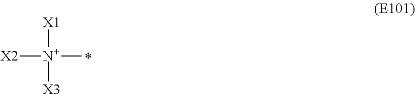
[X2][N+]([X1])(C)[X3]
